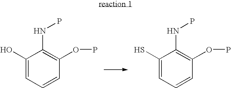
C1(O)=CC=CC(OP)=C1NP.C1(S)=CC=CC(OP)=C1NP
